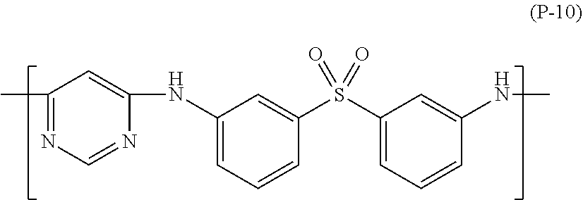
C1(C)=NC=NC(NC2=CC=CC(S(C3=CC=CC(NC)=C3)(=O)=O)=C2)=C1
